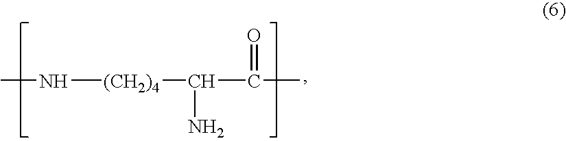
CN[(CH2)4]C(C(C)=O)N
